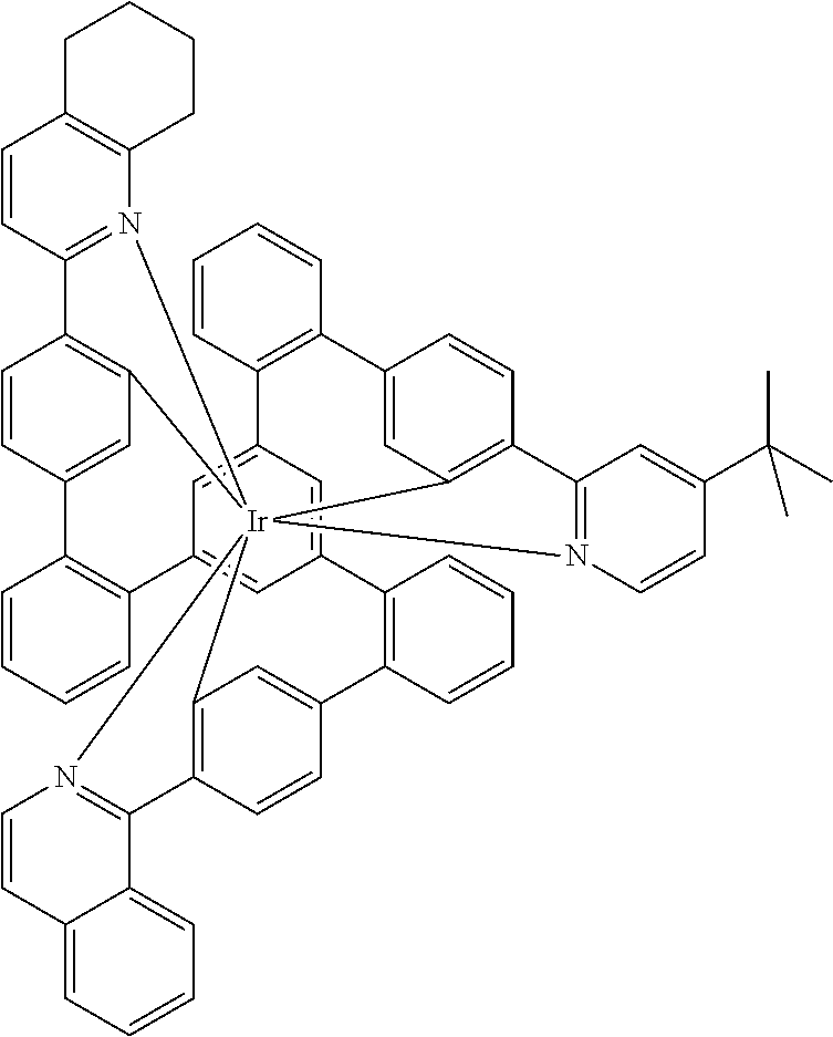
C1=CC2=N(C3=C1CCCC3)[Ir]1345C6=C2C=CC(=C6)C2=C(C=CC=C2)C2=CC(=CC(=C2)C2=C(C=CC=C2)C2=CC1=C(C=C2)C1=N3C=CC(C(C)(C)C)=C1)C1=C(C=CC=C1)C1=CC4=C(C=C1)C1=N5C=CC2=CC=CC=C12
